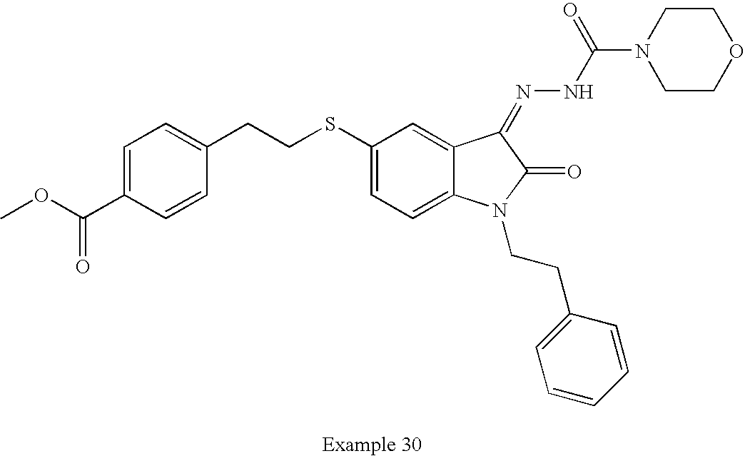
C1=C(C(OC)=O)C=CC(CCSC2=CC=C3C(=C2)C(=NNC(=O)N2CCOCC2)C(=O)N3CCC2=CC=CC=C2)=C1
